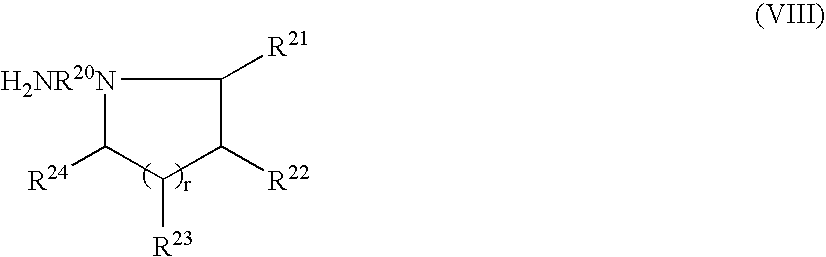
[H2NR20N]1C([R24])C([R23])C([R22])C1[R21]
